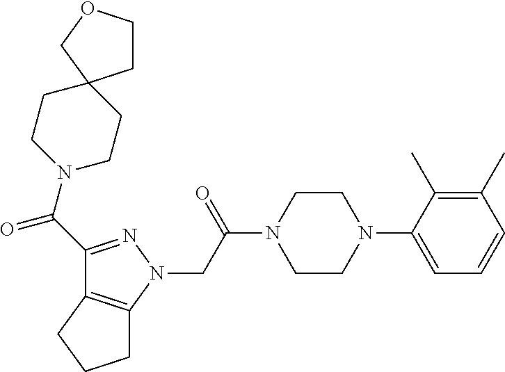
C(C(N1CCN(C2=CC=CC(C)=C2C)CC1)=O)N1N=C(C(N2CCC3(CC2)CCOC3)=O)C2=C1CCC2
